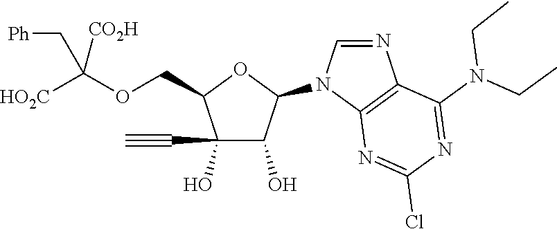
C1(O)(C#C)C(O)C(N2C=NC3=C2N=C(Cl)N=C3N(CC)CC)OC1COC([HO2C])([CO2H])C[Ph]
